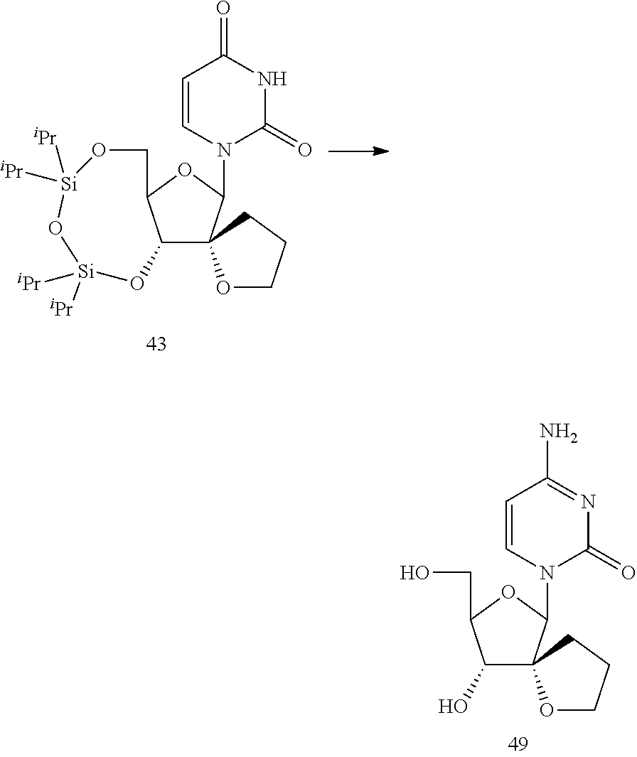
C1=CN(C2OC(CO)C(O)C23OCCC3)C(=O)N=C1N.C1=CN(C2OC3C(O[Si]([iPr])([iPr])O[Si]([iPr])([iPr])OC3)C23OCCC3)C(=O)NC1=O
